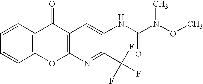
C12=C(C=CC=C1)C(=O)C1=C(O2)N=C(C(F)(F)F)C(NC(N(OC)C)=O)=C1
